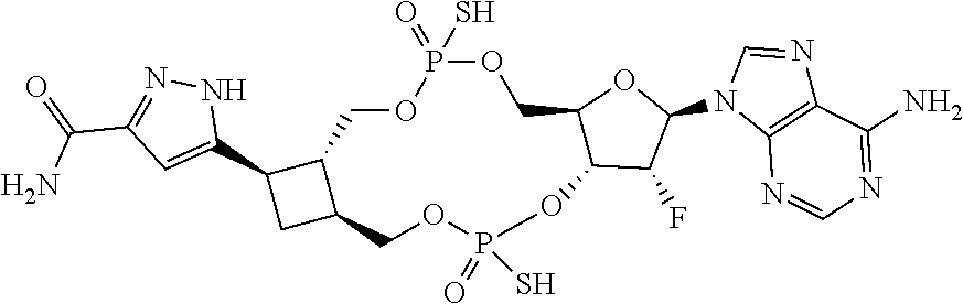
C12C(C3=CC(C(=O)N)=NN3)CC1COP(=O)(S)OC1C(COP(S)(=O)OC2)OC(N2C3=C(N=C2)C(N)=NC=N3)C1F
